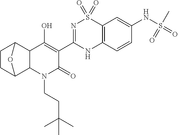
C12C3CCC(C1N(CCC(C)(C)C)C(=O)C(C1=NS(=O)(=O)C4=C(N1)C=CC(NS(=O)(C)=O)=C4)=C2O)O3
